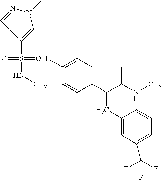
C(C1=CC2=C(C=C1F)CC(NC)C2CC1=CC(C(F)(F)F)=CC=C1)NS(=O)(=O)C1=CN(C)N=C1
